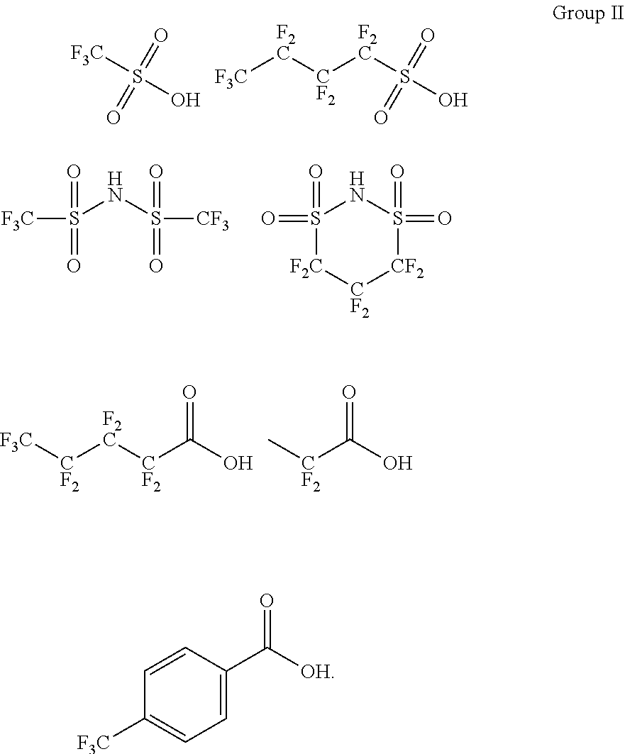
[F3C]S(O)(=O)=O.[F3C][F2C][CF2][F2C]S(O)(=O)=O.[F3C]S(NS([CF3])(=O)=O)(=O)=O.O=S1(=O)NS(=O)(=O)[CF2][CF2][F2C]1.[F3C][CF2][F2C][CF2]C(O)=O.[CF2](C(O)=O)C.C1=CC(C([OH])=O)=CC=C1[F3C]
